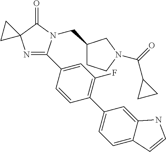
N1=C(C2=CC(F)=C(C3=CC=C4C(=C3)NC=C4)C=C2)N(CC2CCN(C(=O)C3CC3)C2)C(=O)C12CC2
